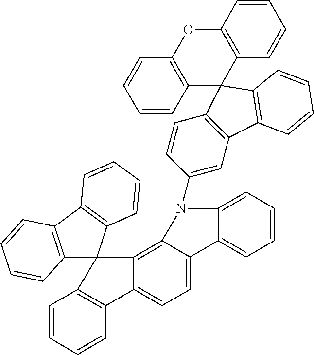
C1=CC=CC2=C1C1(C3=C4C(=CC=C23)C2=CC=CC=C2N4C2=CC3=C(C=C2)C2(C4=C3C=CC=C4)C3=C(C=CC=C3)OC3=C2C=CC=C3)C2=C(C3=C1C=CC=C3)C=CC=C2
